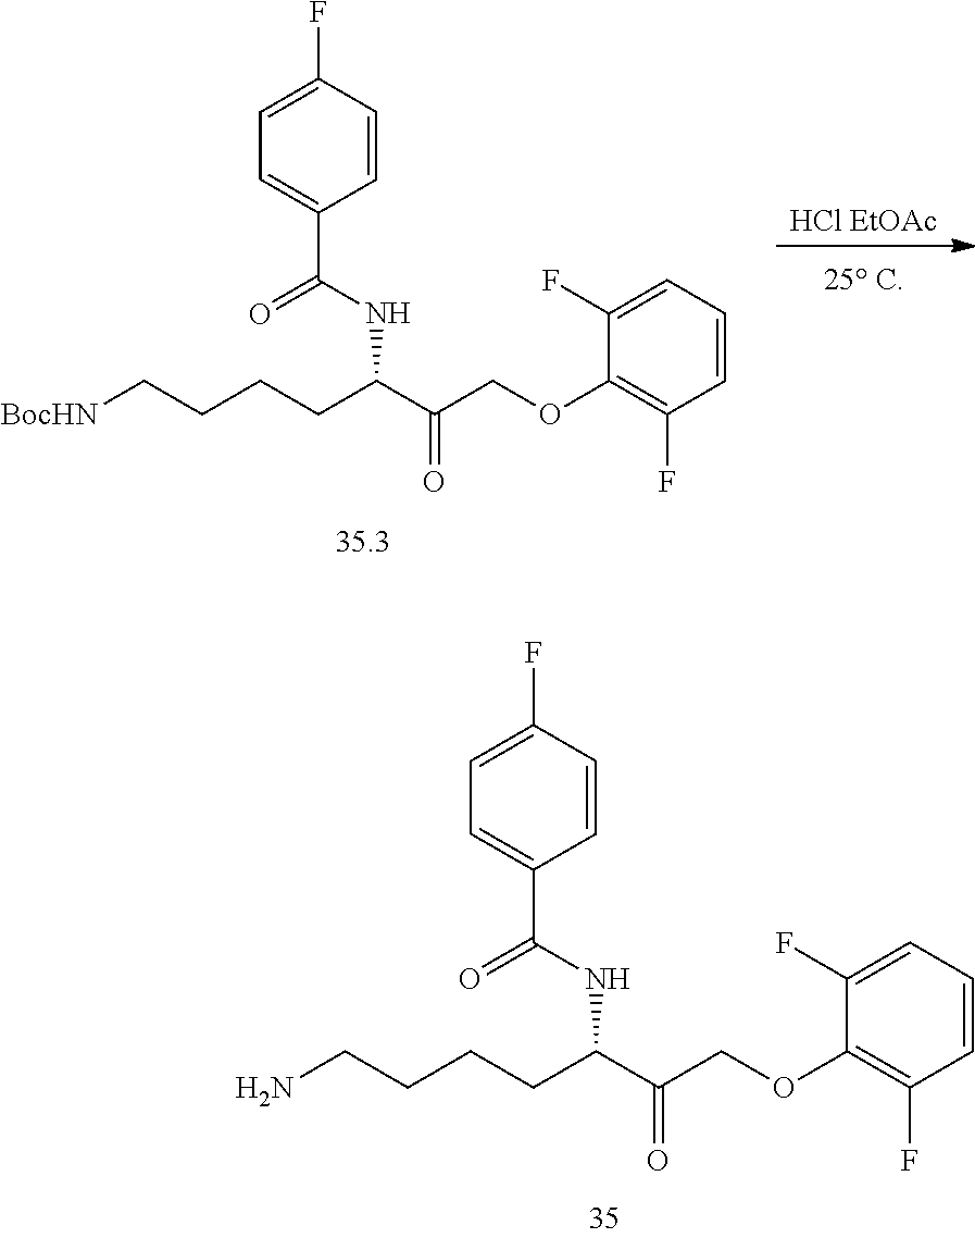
C(NC(C(COC1=C(F)C=CC=C1F)=O)CCCCN)(=O)C1=CC=C(F)C=C1.[HCl EtOAc].C(NC(C(COC1=C(F)C=CC=C1F)=O)CCCC[BocHN])(=O)C1=CC=C(F)C=C1
